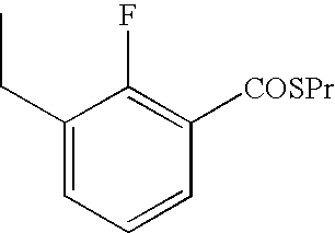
C1(CC)=CC=CC([COSPr])=C1F
